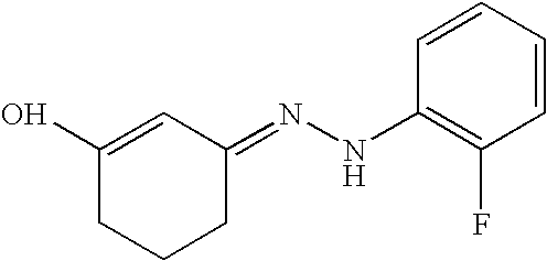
C1(O)=CC(=NNC2=C(F)C=CC=C2)CCC1
